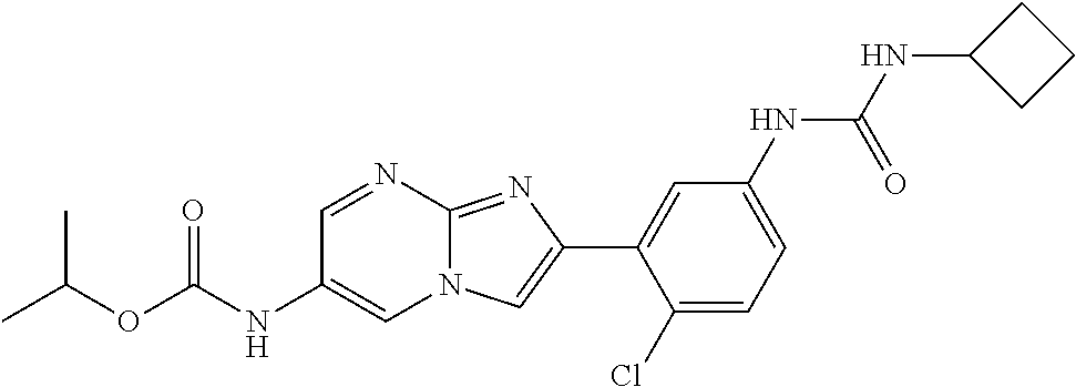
C1=NC2=NC(C3=CC(NC(NC4CCC4)=O)=CC=C3Cl)=CN2C=C1NC(OC(C)C)=O
